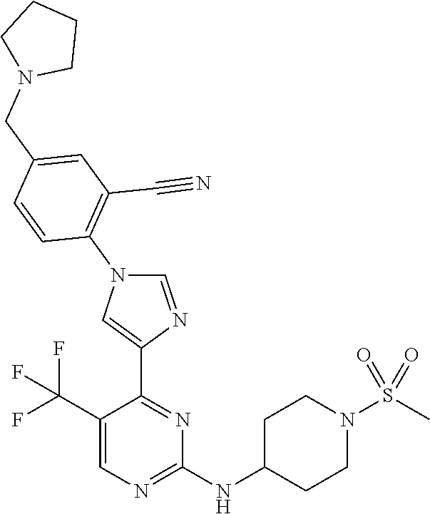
C1=C(C(F)(F)F)C(C2=CN(C3=C(C#N)C=C(CN4CCCC4)C=C3)C=N2)=NC(NC2CCN(S(C)(=O)=O)CC2)=N1
